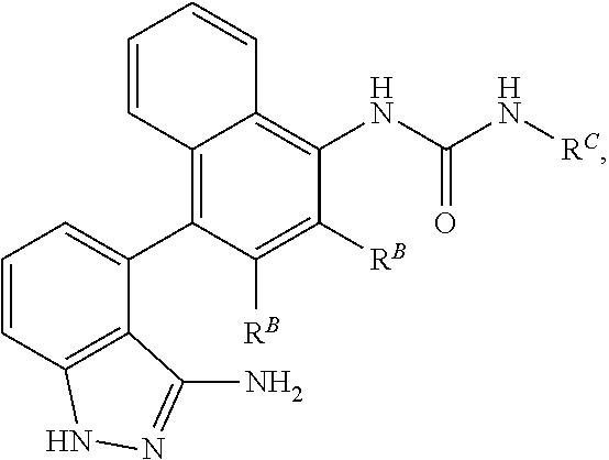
C12=C(C(N)=NN1)C(C1=C3C(=C(NC(N[RC])=O)C([RB])=C1[RB])C=CC=C3)=CC=C2
